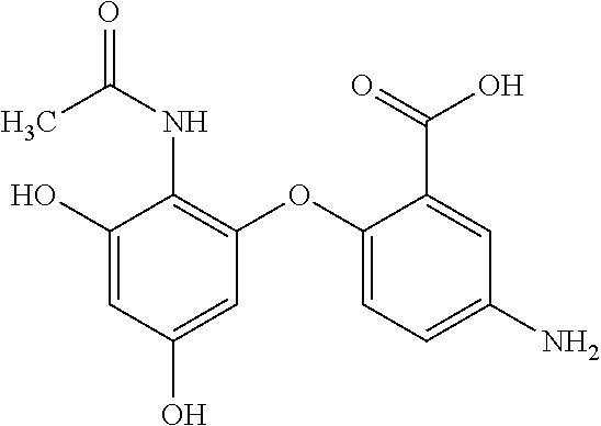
C1(O)=CC(O)=CC(OC2=CC=C(N)C=C2C(O)=O)=C1NC(=O)C
